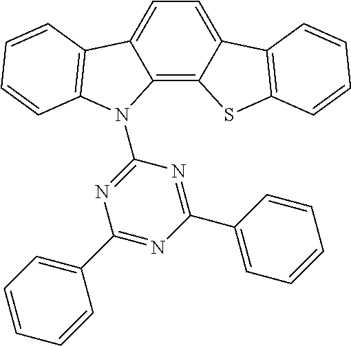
C12=C3C(=CC=C1C1=C(N2C2=NC(C4=CC=CC=C4)=NC(C4=CC=CC=C4)=N2)C=CC=C1)C1=C(S3)C=CC=C1
